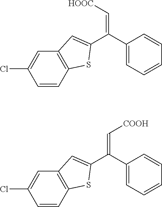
C1=CC2=C(C=C1Cl)C=C(C(C1=CC=CC=C1)=C[HOOC])S2.C1=CC2=C(C=C1Cl)C=C(C(C1=CC=CC=C1)=C[COOH])S2
